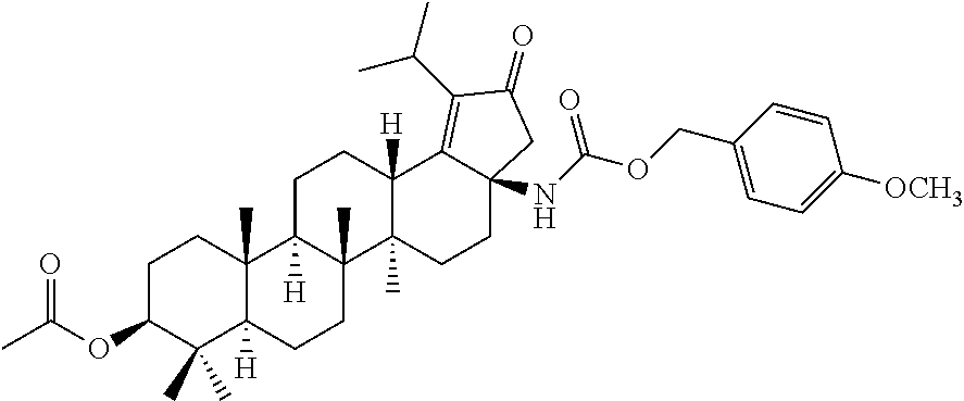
O(C1CCC2(C)C([H])(C1(C)C)CCC1(C)C2([H])CCC2([H])C1(C)CCC1(NC(OCC3=CC=C([OCH3])C=C3)=O)C2=C(C(C)C)C(=O)C1)C(C)=O
